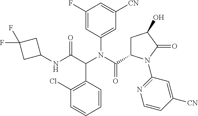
C1=CC(C(C(NC2CC(F)(F)C2)=O)N(C(=O)C2CC(O)C(=O)N2C2=NC=CC([CN])=C2)C2=CC([CN])=CC(F)=C2)=C(Cl)C=C1
